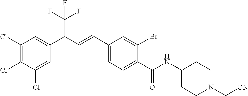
C1(C(=O)NC2CCN(C[CN])CC2)=CC=C(C=CC(C2=CC(Cl)=C(Cl)C(Cl)=C2)C(F)(F)F)C=C1Br
